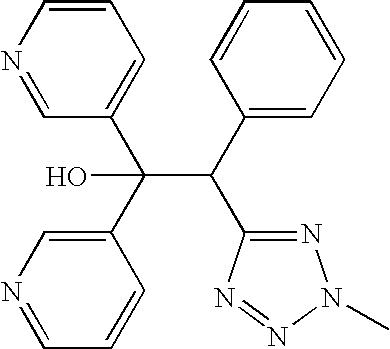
C(C(C1=CC=CC=C1)C1=NN(C)N=N1)(C1=CN=CC=C1)(C1=CC=CN=C1)O
